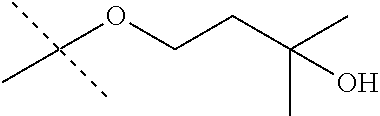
C(OCCC(C)(C)O)(C)(C)C
